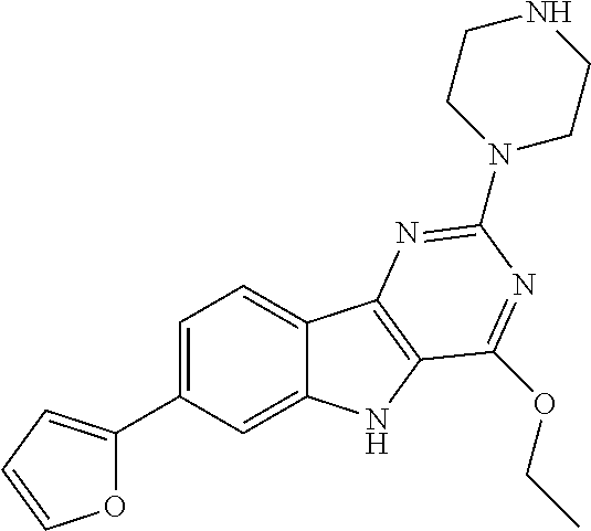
C1(C2=CC=CO2)=CC=C2C(=C1)NC1=C2N=C(N2CCNCC2)N=C1OCC
